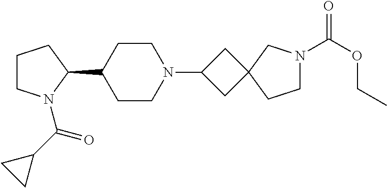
C1CN(C(C2CC2)=O)C(C2CCN(C3CC4(C3)CCN(C(OCC)=O)C4)CC2)C1
